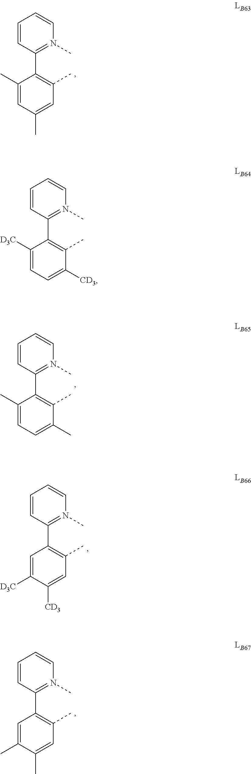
C1(C)=CC(C)=CC(C)=C1C1=N(C)C=CC=C1.C1(C)=CC=C(C)C(C)=C1C1=N(C)C=CC=C1.C1=C([D3C])C([CD3])=CC(C)=C1C1=N(C)C=CC=C1.C1=C(C)C(C)=CC(C)=C1C1=N(C)C=CC=C1.C1([D3C])=CC=C([CD3])C(C)=C1C1=N(C)C=CC=C1
